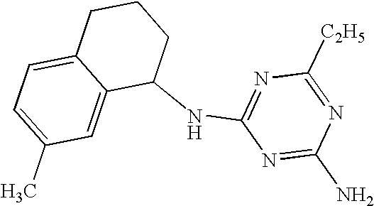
C1(NC2=NC([C2H5])=NC(N)=N2)CCCC2=CC=C(C)C=C12
